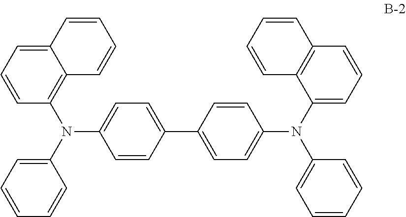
N(C1=CC=C(C2=CC=C(N(C3=CC=CC4=C3C=CC=C4)C3=CC=CC=C3)C=C2)C=C1)(C1=CC=CC=C1)C1=C2C(=CC=C1)C=CC=C2
